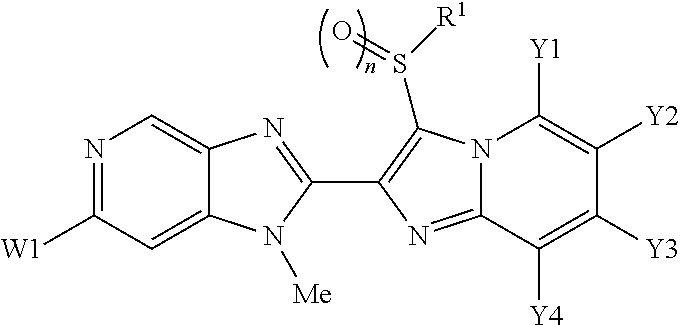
N1=C([W1])C=C2C(=C1)N=C(C1=C(S([R1])=O)N3C(=N1)C([Y4])=C([Y3])C([Y2])=C3[Y1])N2[Me]
